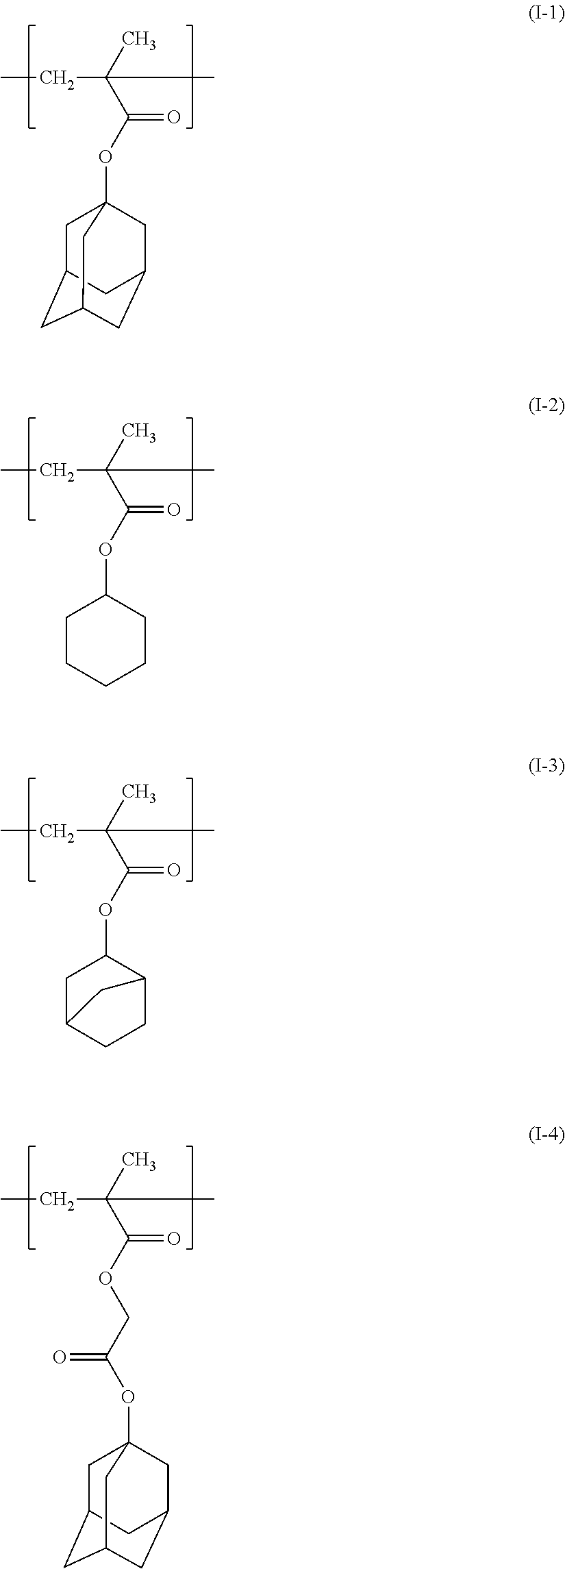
CCC(C(OC12CC3CC(CC(C1)C3)C2)=O)(C)C.CCC(C(OC1CCCCC1)=O)(C)C.CCC(C(OC1CC2CCC1C2)=O)(C)C.CCC(C(OCC(=O)OC12CC3CC(CC(C1)C3)C2)=O)(C)C
